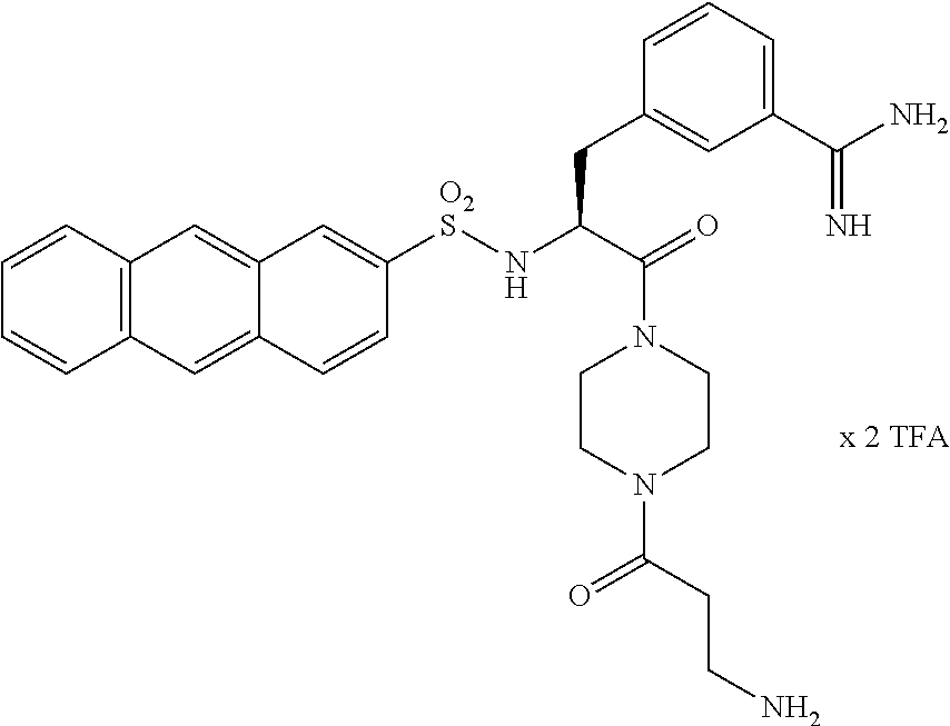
C1=CC2=C(C=C1)C=C1C(=C2)C=C([O2S]NC(C(=O)N2CCN(C(CCN)=O)CC2)CC2=CC(C(N)=N)=CC=C2)C=C1
